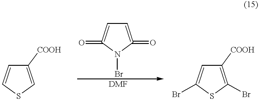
C1([COOH])=CSC=C1.C1=C(=O)N(Br)C(=O)=C1.C1([COOH])=C(Br)SC(Br)=C1
